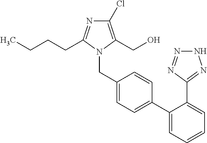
C1(Cl)=C(CO)N(CC2=CC=C(C3=CC=CC=C3C3=NNN=N3)C=C2)C(CCCC)=N1
